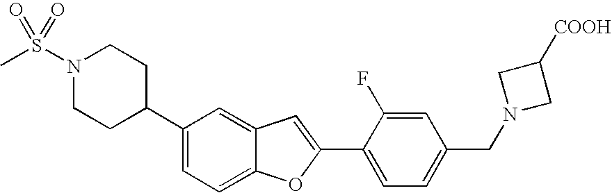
C1(C2CCN(S(C)(=O)=O)CC2)=CC=C2C(=C1)C=C(C1=CC=C(CN3CC([COOH])C3)C=C1F)O2
